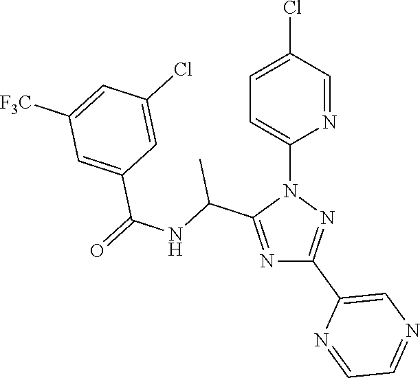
N1=C(C(NC(=O)C2=CC([F3C])=CC(Cl)=C2)C)N(C2=CC=C(Cl)C=N2)N=C1C1=CN=CC=N1
